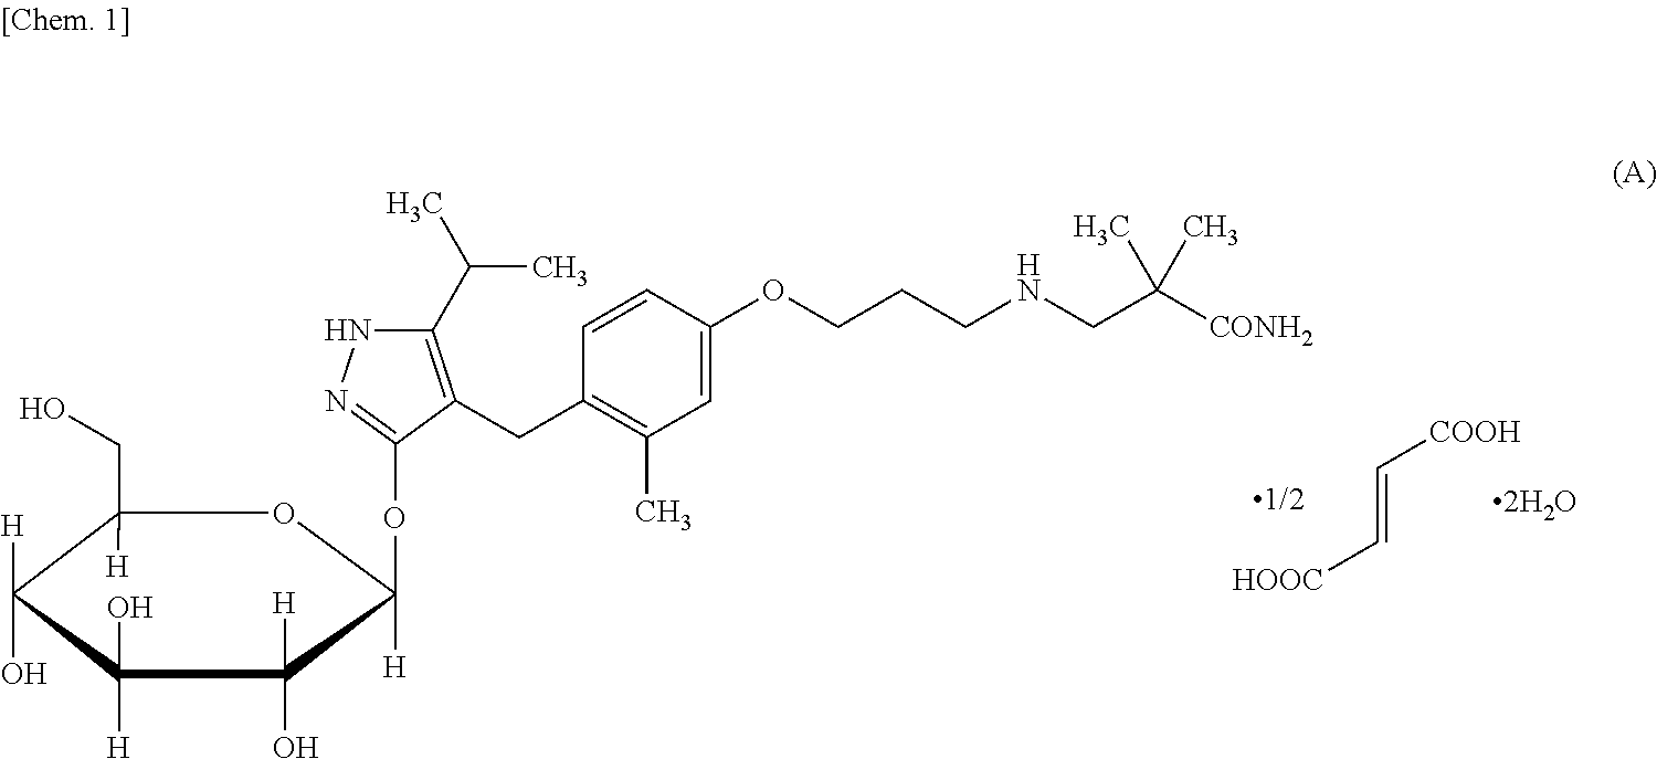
C1(CO)([H])C([H])(O)C([H])(O)C([H])(O)C(OC2=NNC(C(C)C)=C2CC2=C(C)C=C(OCCCNCC([CONH2])(C)C)C=C2)([H])O1.C(=C[HOOC])[COOH]
